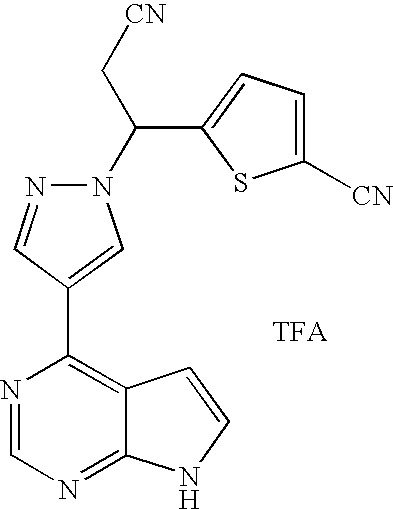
N1(C(C[CN])C2=CC=C([CN])S2)N=CC(C2=C3C(=NC=N2)NC=C3)=C1.[TFA]
